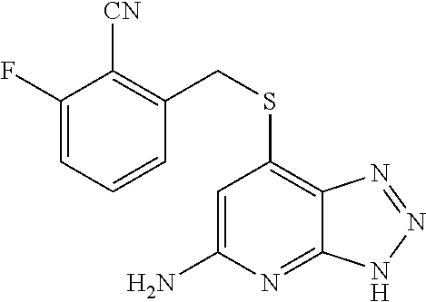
C1=C(N)N=C2C(=C1SCC1=C([CN])C(F)=CC=C1)N=NN2
